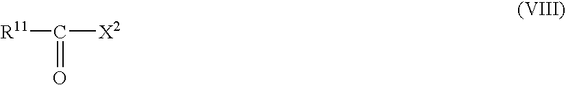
[R11]C(=O)[X2]
